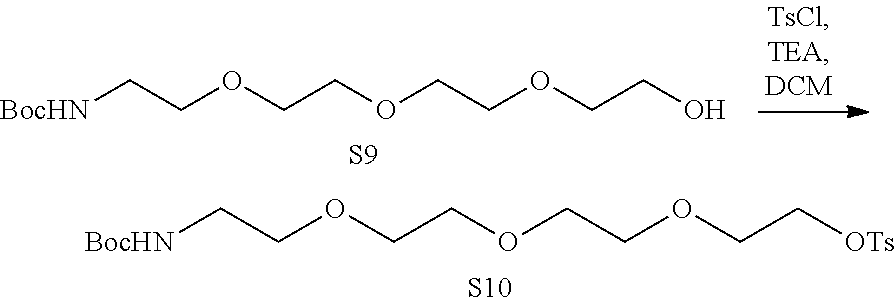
[BocHN]CCOCCOCCOCC[OTs].[S10].[BocHN]CCOCCOCCOCCO.[S9]
